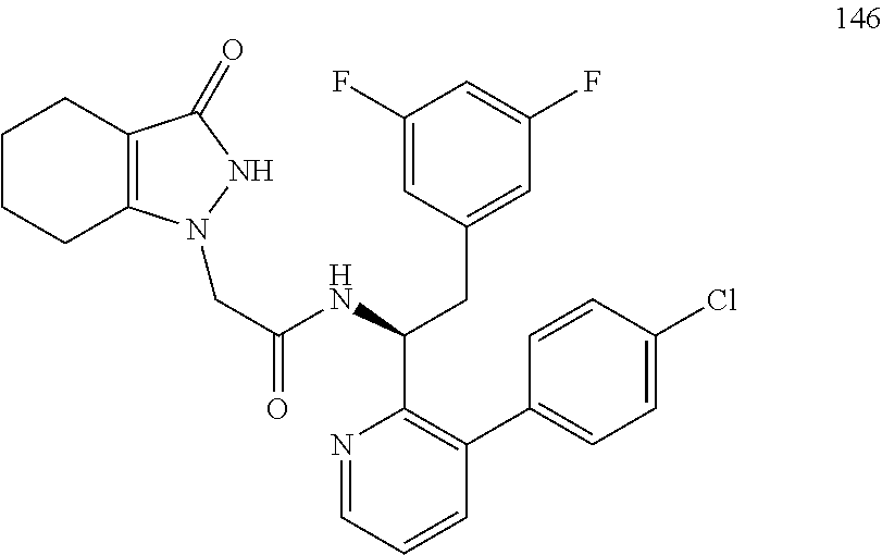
C1(F)=CC(CC(C2=C(C3=CC=C(Cl)C=C3)C=CC=N2)NC(=O)CN2C3=C(C(=O)N2)CCCC3)=CC(F)=C1
